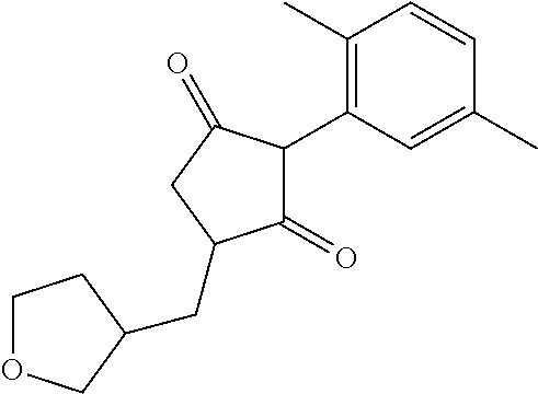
C1(=O)C(C2=C(C)C=CC(C)=C2)C(=O)CC1CC1COCC1
